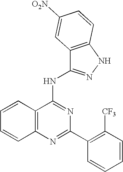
C12=C(N=C(C3=C([CF3])C=CC=C3)N=C1NC1=NNC3=C1C=C([O2N])C=C3)C=CC=C2
